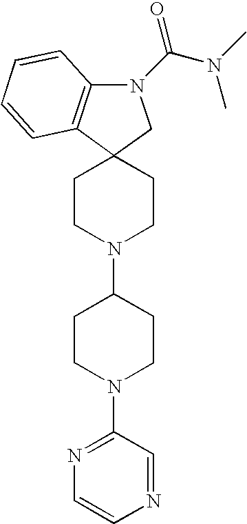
C12(CCN(C3CCN(C4=NC=CN=C4)CC3)CC1)CN(C(N(C)C)=O)C1=C2C=CC=C1
